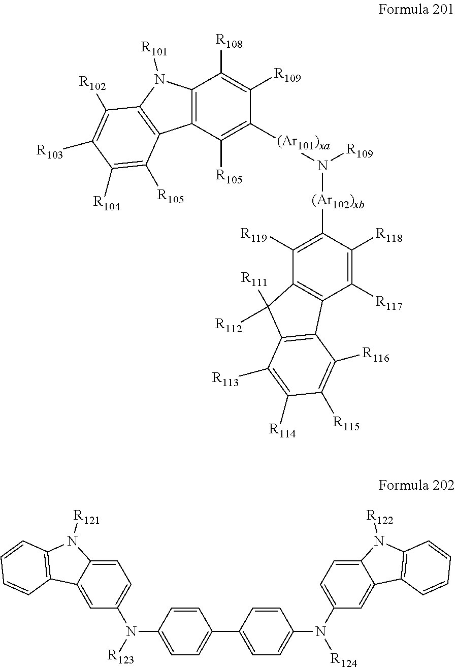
C1=C2C(=CC(N([R123])C3=CC=C(C4=CC=C(N(C5=CC=C6C(=C5)C5=C(N6[R122])C=CC=C5)[R124])C=C4)C=C3)=C1)C1=C(N2[R121])C=CC=C1.C12=C(C([R105])=C([(Ar101)xa]N([R109])[(Ar102)xb]C3=C([R119])C4=C(C([R117])=C3[R118])C3=C(C4([R111])[R112])C([R113])=C([R114])C([R115])=C3[R116])C([R109])=C1[R108])C1=C(N2[R101])C([R102])=C([R103])C([R104])=C1[R105]
